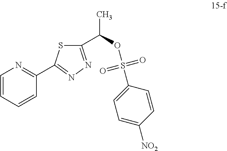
C1=CC=CC(C2=NN=C(C(OS(C3=CC=C([NO2])C=C3)(=O)=O)C)S2)=N1
